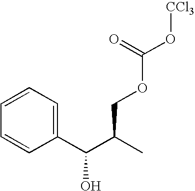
C1=CC=C(C(C(C)COC(O[CCl3])=O)O)C=C1
